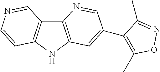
C12=C(NC3=C1C=NC=C3)C=C(C1=C(C)ON=C1C)C=N2
